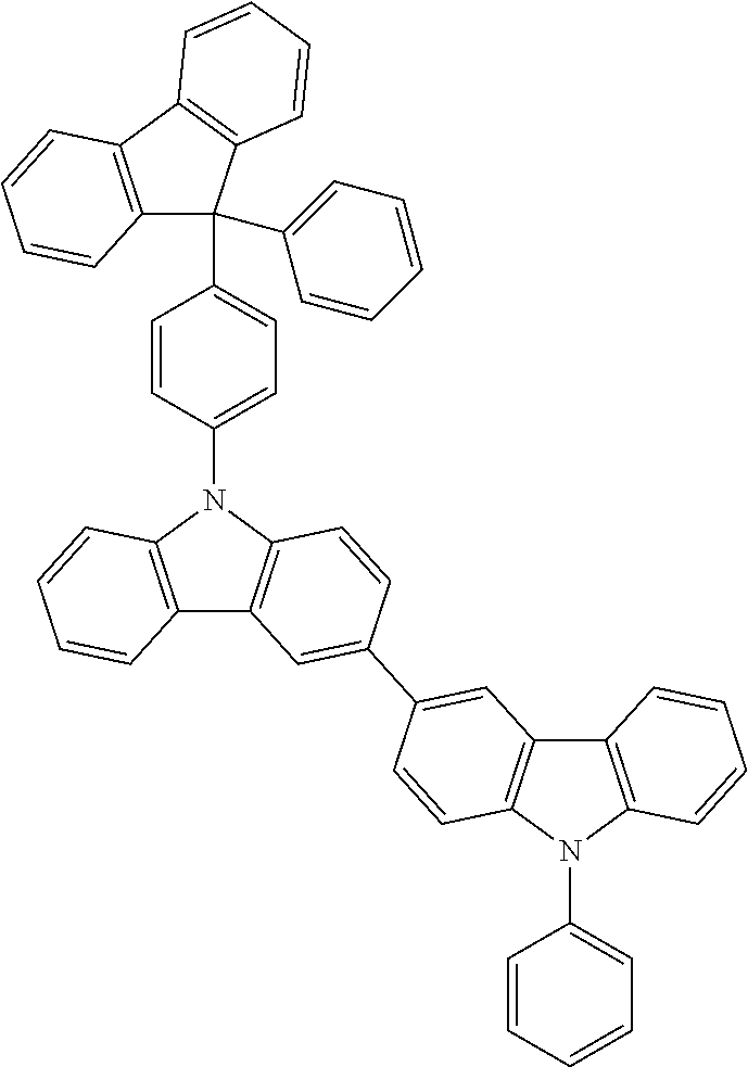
C12=C(N(C3=CC=C(C4(C5=CC=CC=C5)C5=C(C6=C4C=CC=C6)C=CC=C5)C=C3)C3=C1C=C(C1=CC4=C(C=C1)N(C1=CC=CC=C1)C1=C4C=CC=C1)C=C3)C=CC=C2
